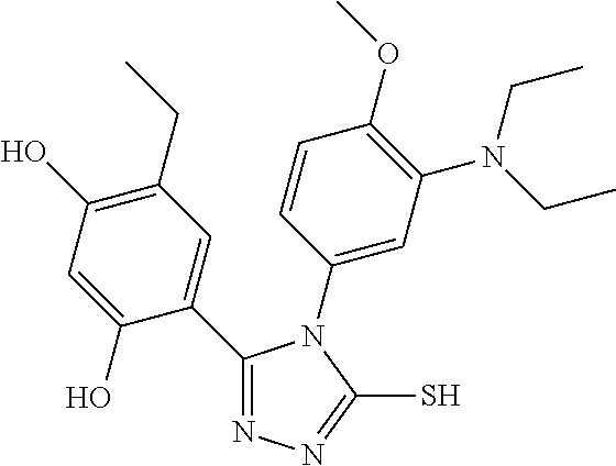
N1=C(C2=CC(CC)=C(O)C=C2O)N(C2=CC(N(CC)CC)=C(OC)C=C2)C(S)=N1
